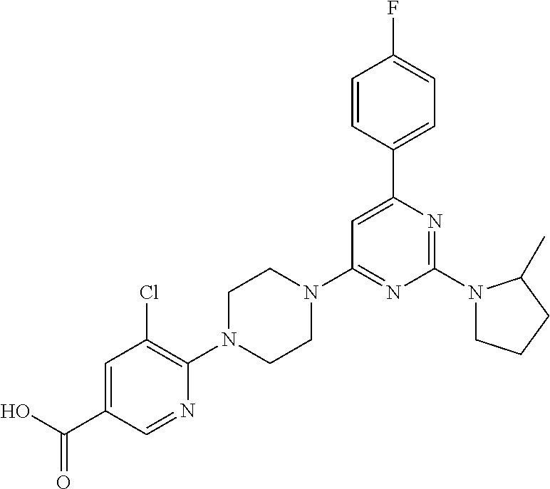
C1=C(C(O)=O)C=NC(N2CCN(C3=NC(N4CCCC4C)=NC(C4=CC=C(F)C=C4)=C3)CC2)=C1Cl
